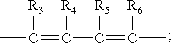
CC(=C(C(=C(C)[R6])[R5])[R4])[R3]
